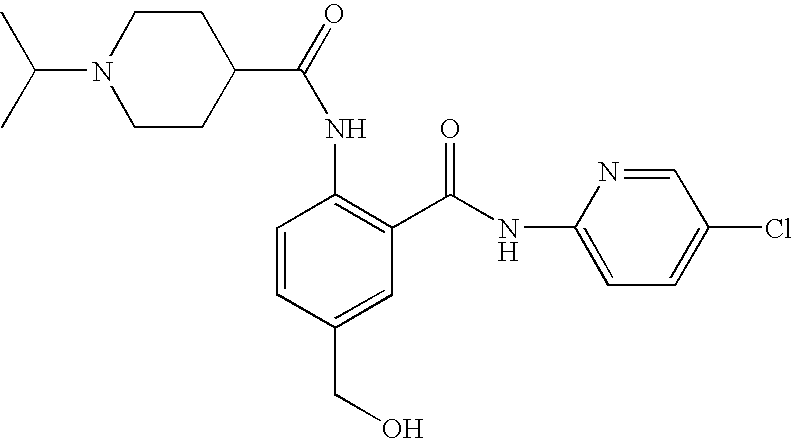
CC(C)N1CCC(C(=O)NC2=C(C(NC3=CC=C(Cl)C=N3)=O)C=C(CO)C=C2)CC1
